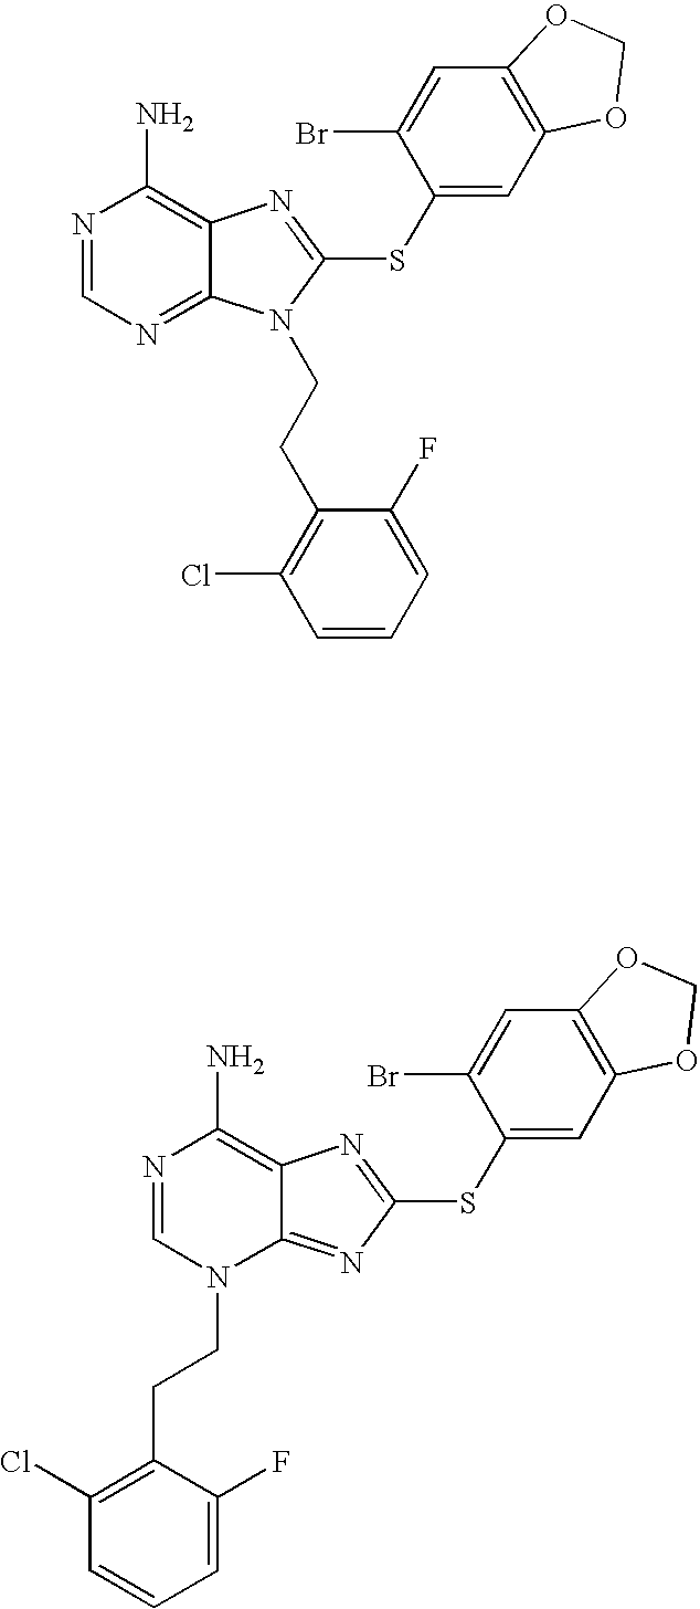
N1=CN=C2C(=C1N)N=C(SC1=CC3=C(C=C1Br)OCO3)N2CCC1=C(Cl)C=CC=C1F.N1=CN(CCC2=C(Cl)C=CC=C2F)C2=NC(SC3=CC4=C(C=C3Br)OCO4)=NC2=C1N
